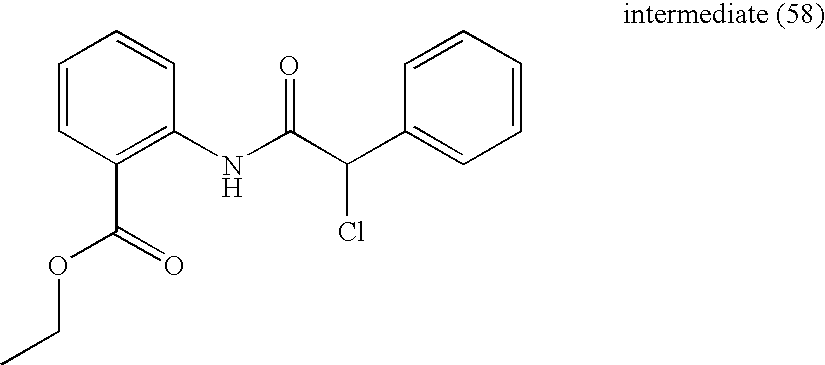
C1=CC(C(=O)OCC)=C(NC(C(C2=CC=CC=C2)Cl)=O)C=C1
